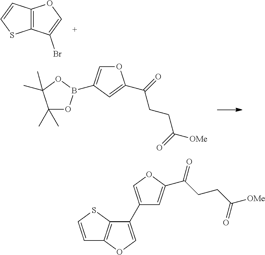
C1(C2=COC(C(CCC([OMe])=O)=O)=C2)=COC2=C1SC=C2.C12=C(C=CS1)OC=C2Br.C1(C)(C)OB(C2=COC(C(=O)CCC([OMe])=O)=C2)OC1(C)C
